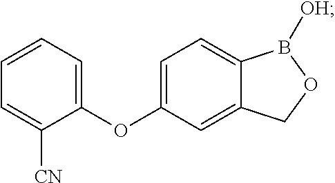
C1=C(OC2=CC=CC=C2[CN])C=C2C(=C1)B([OH])OC2
